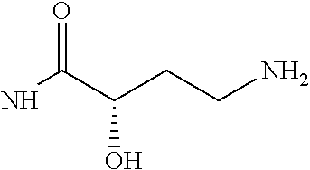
NC(C(CCN)O)=O
